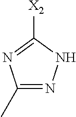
C1(C)=NNC([X2])=N1
